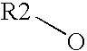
[R2]O
